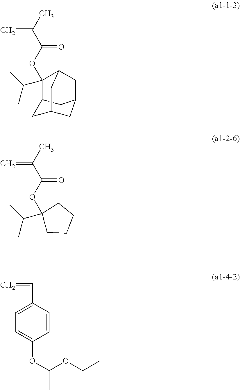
C=C(C)C(OC1(C(C)C)C2CC3CC(CC1C3)C2)=O.C=C(C)C(OC1(C(C)C)CCCC1)=O.C1=C(OC(C)OCC)C=CC(C=C)=C1
